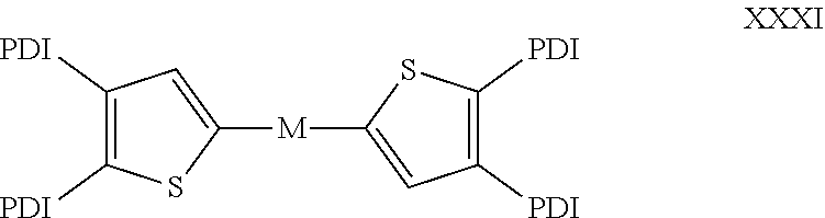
C1([M]C2=CC([PDI])=C([PDI])S2)=CC([PDI])=C([PDI])S1
